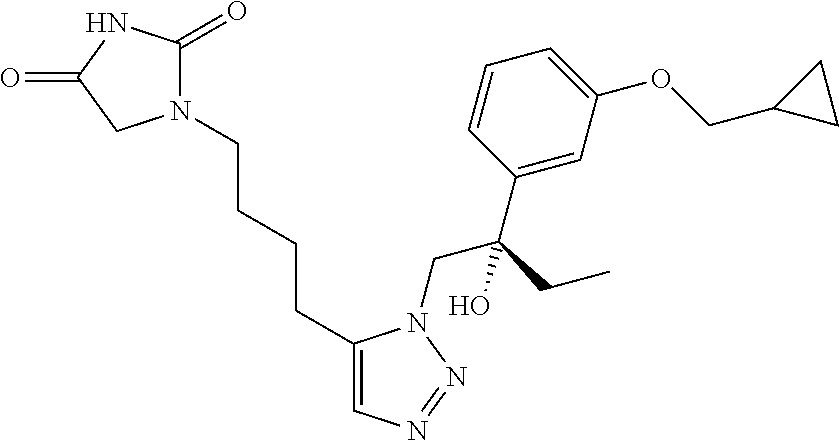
C1(CCCCN2C(=O)NC(=O)C2)=CN=NN1CC(C1=CC(OCC2CC2)=CC=C1)(CC)O
